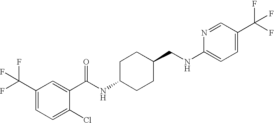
C1(C(F)(F)F)=CC=C(Cl)C(C(NC2CCC(CNC3=CC=C(C(F)(F)F)C=N3)CC2)=O)=C1
